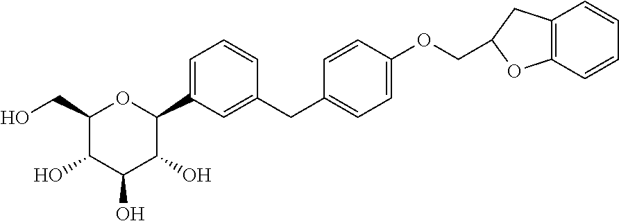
C1(CO)C(O)C(O)C(O)C(C2=CC=CC(CC3=CC=C(OCC4CC5=C(C=CC=C5)O4)C=C3)=C2)O1
